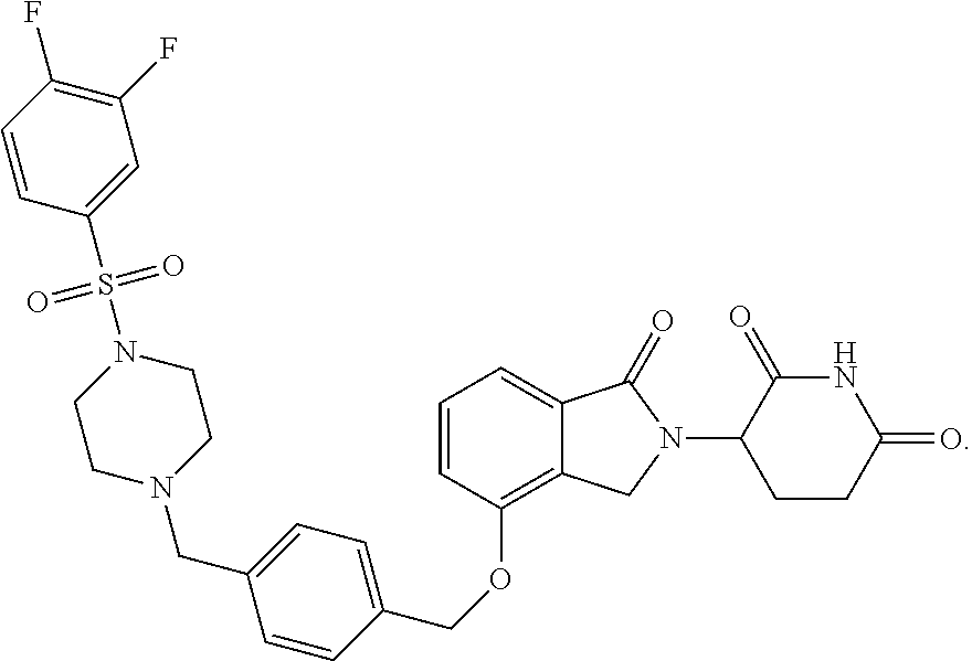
O(C1=C2C(=CC=C1)C(=O)N(C1CCC(=O)NC1=O)C2)CC1=CC=C(CN2CCN(S(=O)(=O)C3=CC(F)=C(F)C=C3)CC2)C=C1
